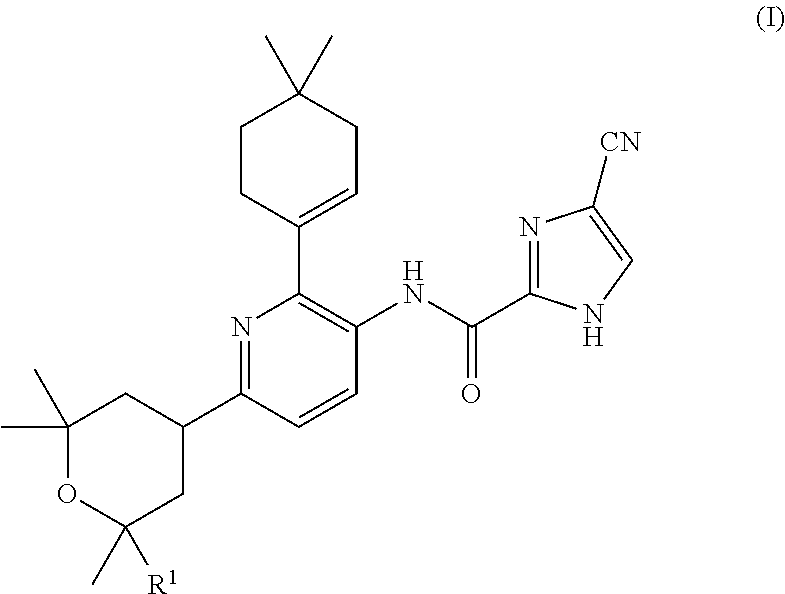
C1(C)(C)OC(C)([R1])CC(C2=NC(C3=CCC(C)(C)CC3)=C(NC(=O)C3=NC([CN])=CN3)C=C2)C1
